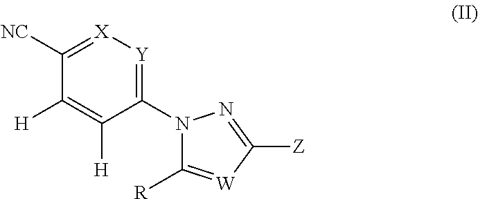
C1([R])=[W]C([Z])=NN1C1=[Y][X]=C([NC])C([H])=C1[H]
